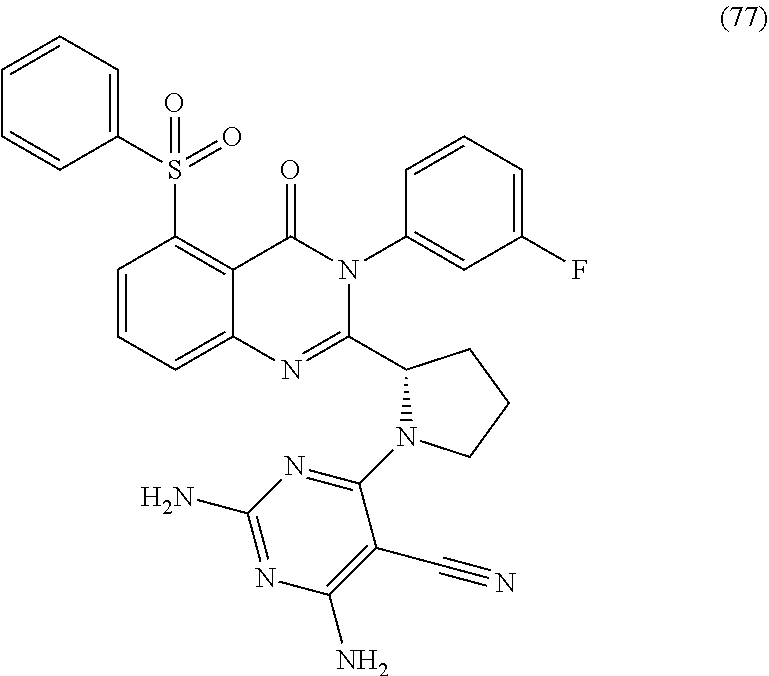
C1=CC=C2C(=C1S(=O)(=O)C1=CC=CC=C1)C(=O)N(C1=CC(F)=CC=C1)C(C1N(C3=NC(N)=NC(N)=C3C#N)CCC1)=N2
